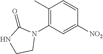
N1(C2=C(C)C=CC([NO2])=C2)C(=O)NCC1
